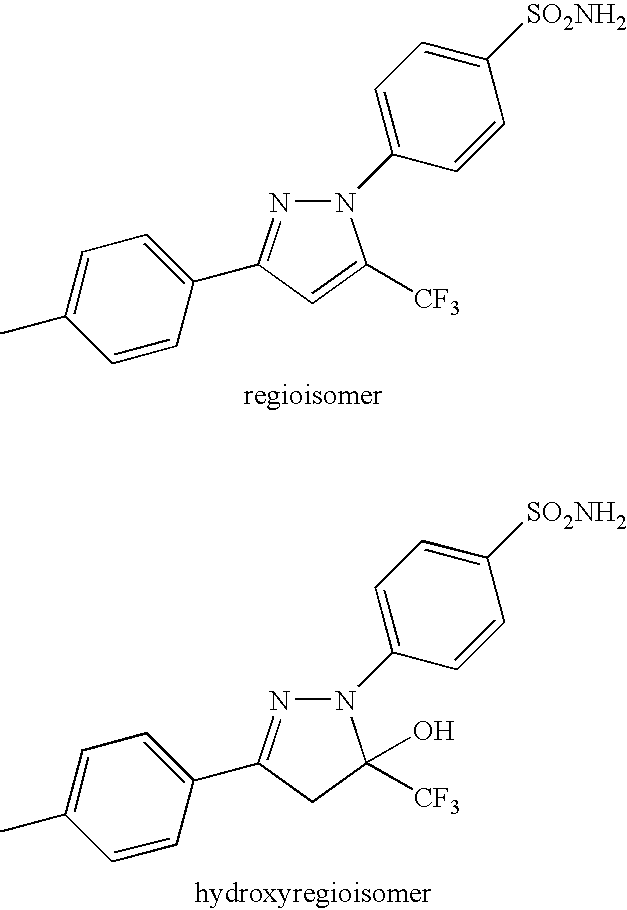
N1(C2=CC=C([SO2NH2])C=C2)N=C(C2=CC=C(C)C=C2)C=C1[CF3].N1(C2=CC=C([SO2NH2])C=C2)N=C(C2=CC=C(C)C=C2)CC1([CF3])O
